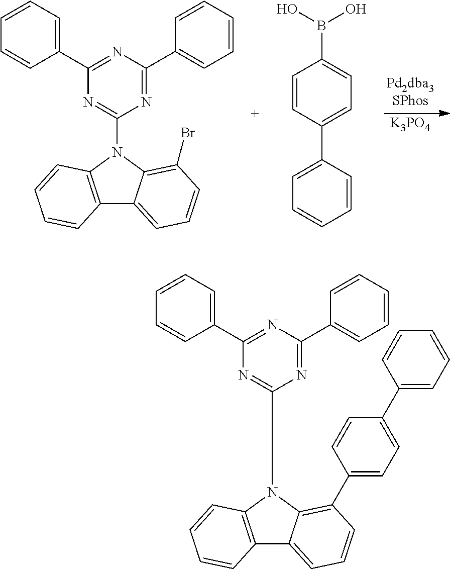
[K3PO4].C12=C(N(C3=NC(C4=CC=CC=C4)=NC(C4=CC=CC=C4)=N3)C3=C(Br)C=CC=C13)C=CC=C2.C1=CC(C2=CC=CC=C2)=CC=C1B(O)O.C12=C(N(C3=NC(C4=CC=CC=C4)=NC(C4=CC=CC=C4)=N3)C3=C(C4=CC=C(C5=CC=CC=C5)C=C4)C=CC=C13)C=CC=C2
